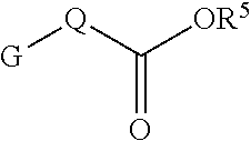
[G][Q]C([OR5])=O
